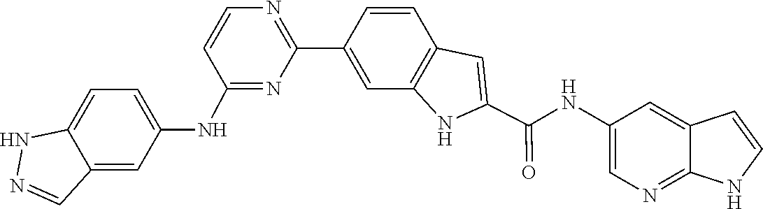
C1=CC2=C(C=C1C1=NC=CC(NC3=CC=C4C(=C3)C=NN4)=N1)NC(C(NC1=CN=C3C(=C1)C=CN3)=O)=C2
